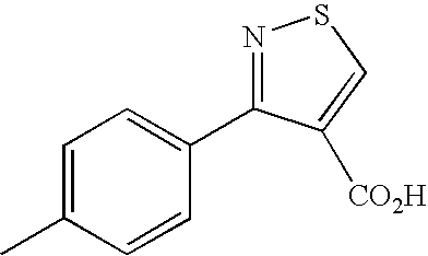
C1=C(C)C=CC(C2=NSC=C2[CO2H])=C1
